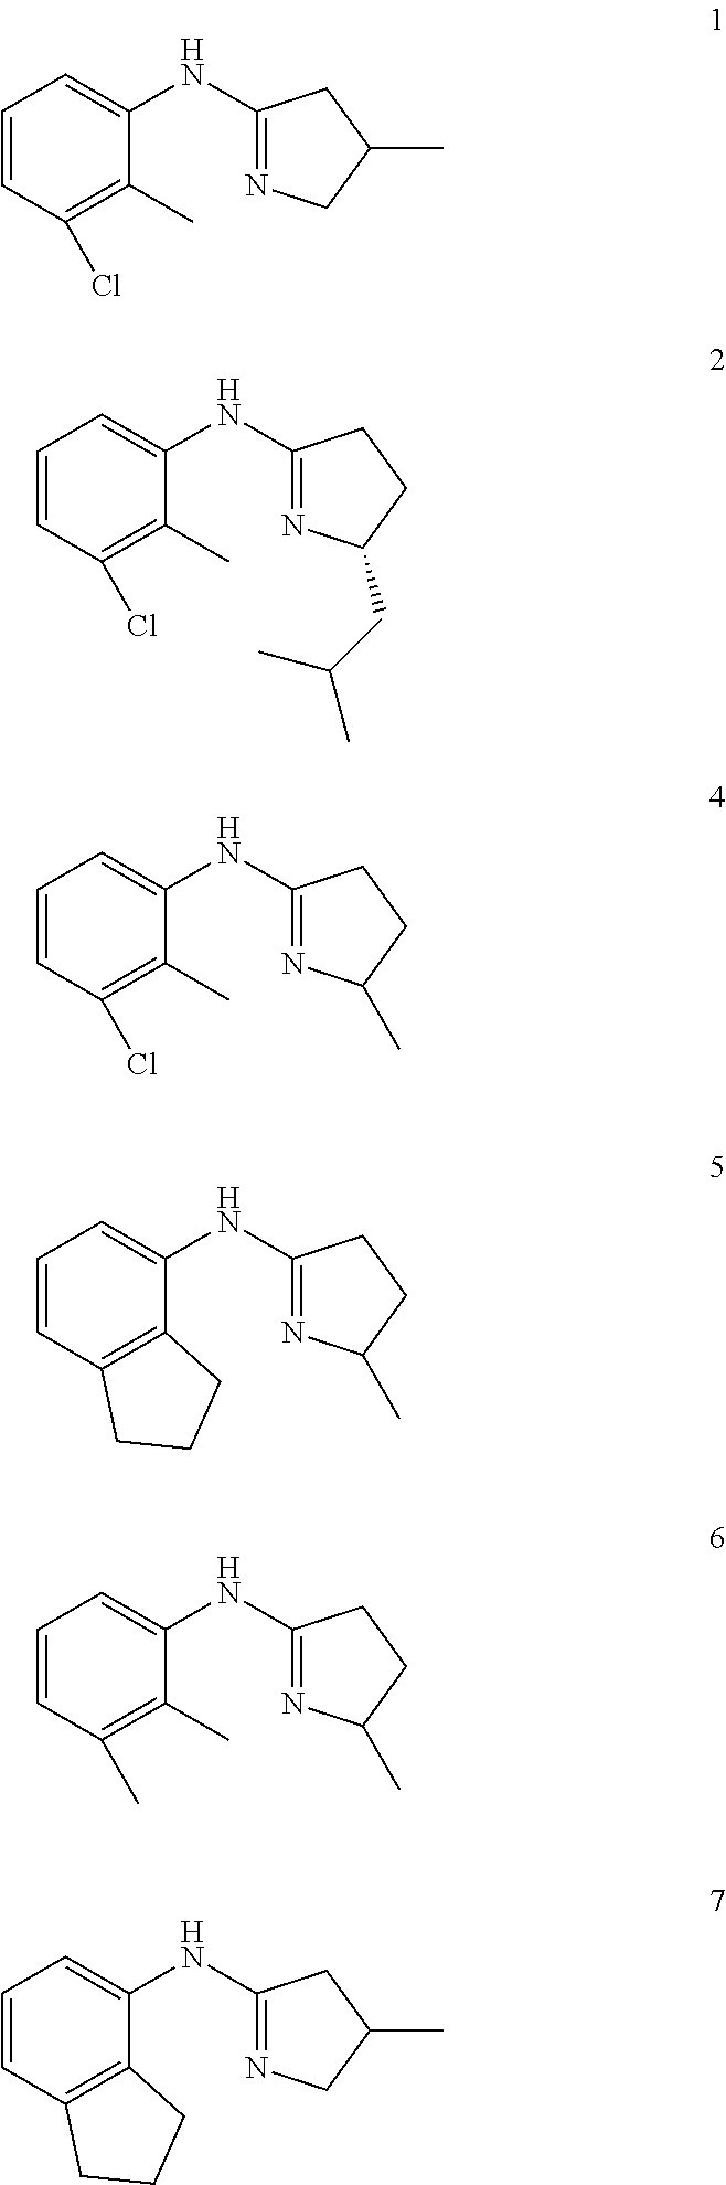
C1=CC(Cl)=C(C)C(NC2=NCC(C)C2)=C1.C1=CC(Cl)=C(C)C(NC2=NC(CC(C)C)CC2)=C1.C1=CC(Cl)=C(C)C(NC2=NC(C)CC2)=C1.C1=CC2=C(C(NC3=NC(C)CC3)=C1)CCC2.C1=CC(C)=C(C)C(NC2=NC(C)CC2)=C1.C1=CC2=C(C(NC3=NCC(C)C3)=C1)CCC2
